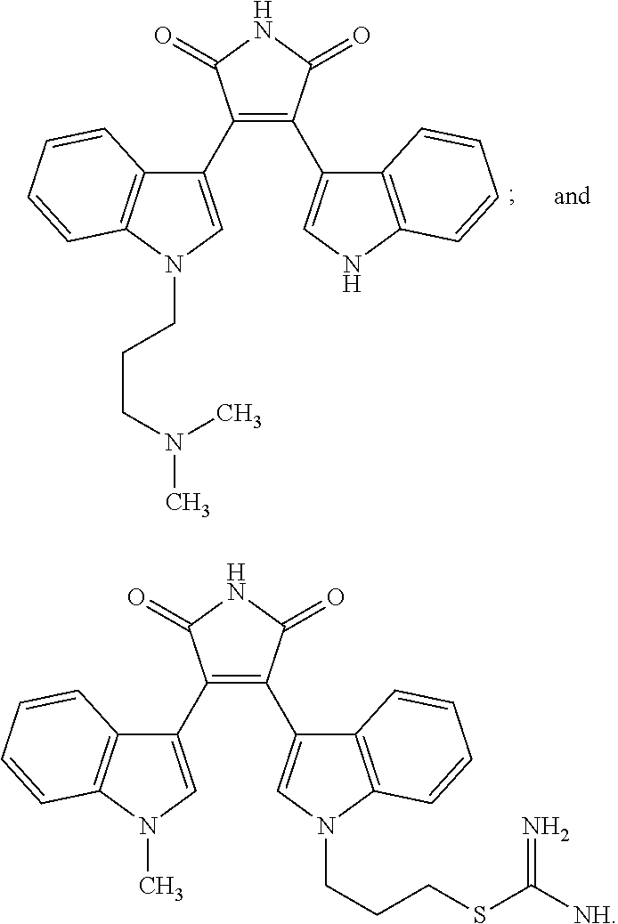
C1(C2=CN(C)C3=C2C=CC=C3)=C(C2=CN(CCCSC([NH])=N)C3=C2C=CC=C3)C(=O)NC1=O.C1(C2=CN(CCCN(C)C)C3=C2C=CC=C3)=C(C2=CNC3=C2C=CC=C3)C(=O)NC1=O
